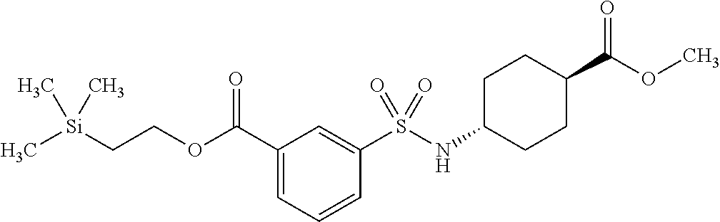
C1(C(OCC[Si](C)(C)C)=O)=CC=CC(S(NC2CCC(C(OC)=O)CC2)(=O)=O)=C1
